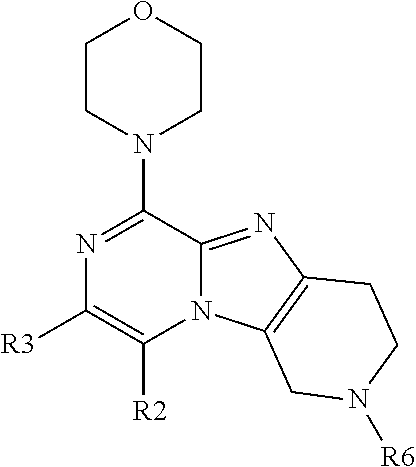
N12C(=NC3=C1CN([R6])CC3)C(N1CCOCC1)=NC([R3])=C2[R2]
